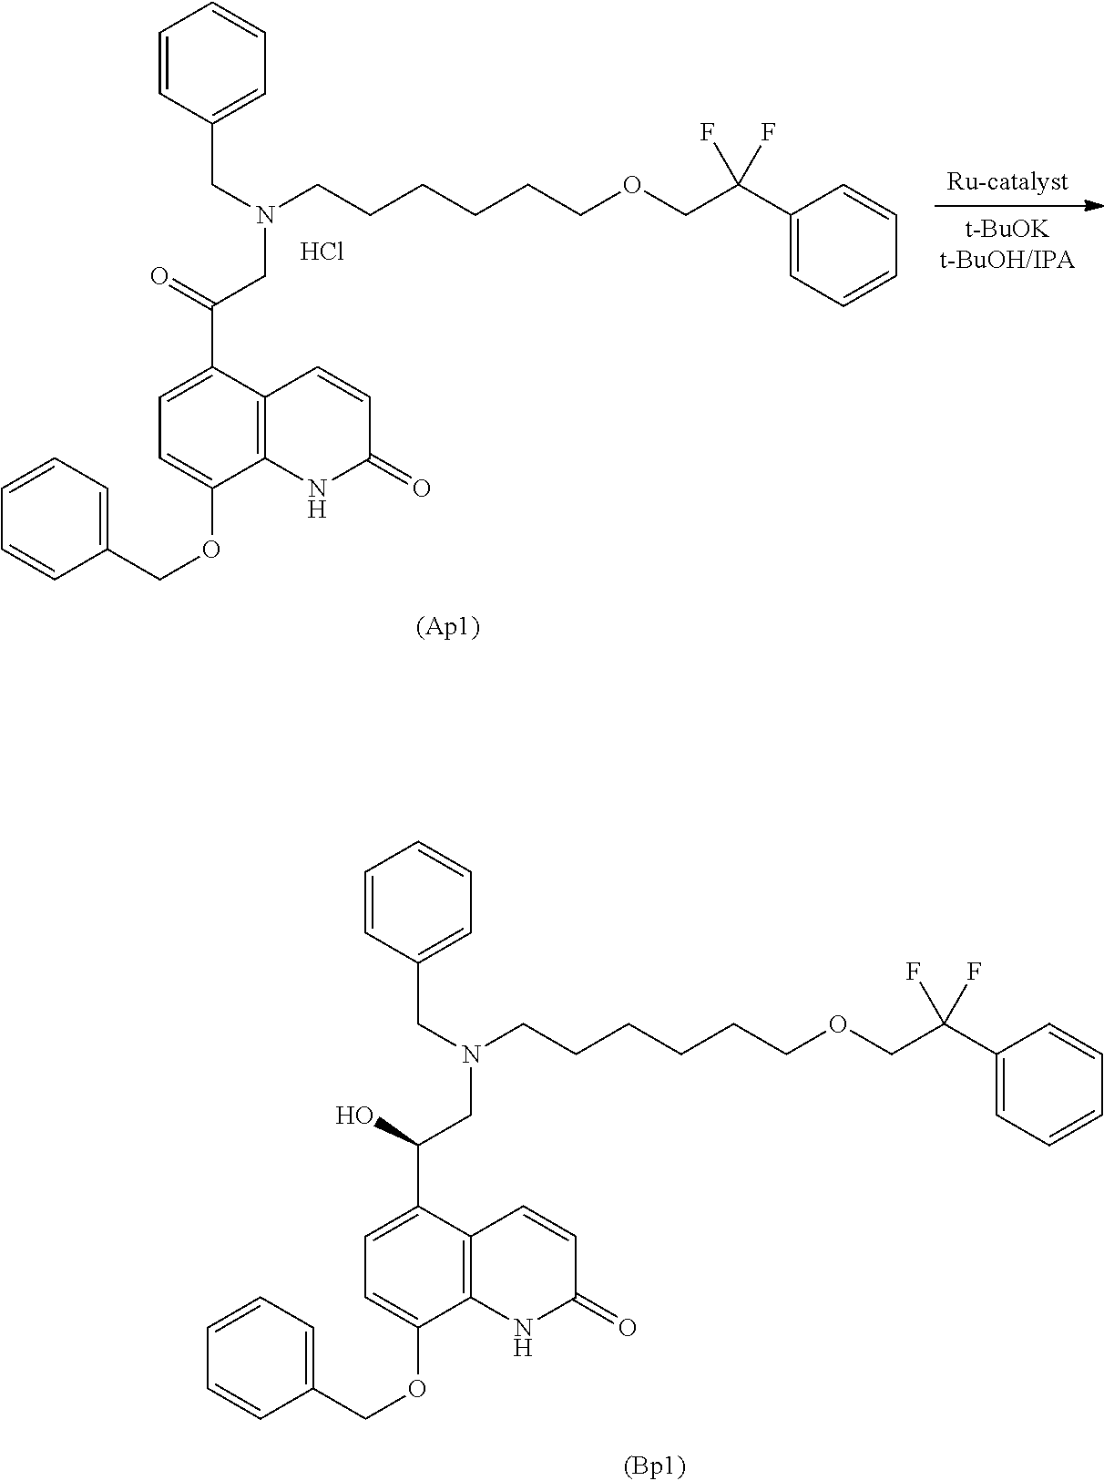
C1(C(COCCCCCCN(CC2=CC=CC=C2)CC(C2=CC=C(OCC3=CC=CC=C3)C3=C2C=CC(=O)N3)=O)(F)F)=CC=CC=C1.Cl.C1(C(COCCCCCCN(CC2=CC=CC=C2)CC(C2=CC=C(OCC3=CC=CC=C3)C3=C2C=CC(=O)N3)O)(F)F)=CC=CC=C1
